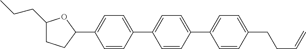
C1(CCC)CCC(C2=CC=C(C3=CC=C(C4=CC=C(CCC=C)C=C4)C=C3)C=C2)O1
